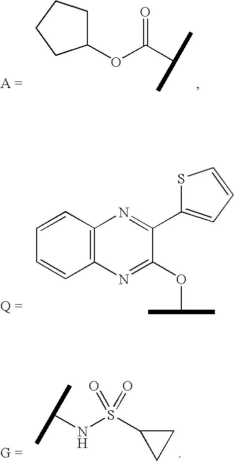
C1(OC(C(C)C)=O)CCCC1.C1=CC2=C(C=C1)N=C(OC(C)C)C(C1=CC=CS1)=N2.CC(C)NS(C1CC1)(=O)=O
